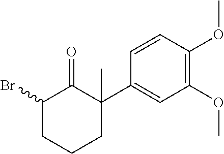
C1(C2(C)C(=O)C(Br)CCC2)=CC(OC)=C(OC)C=C1
